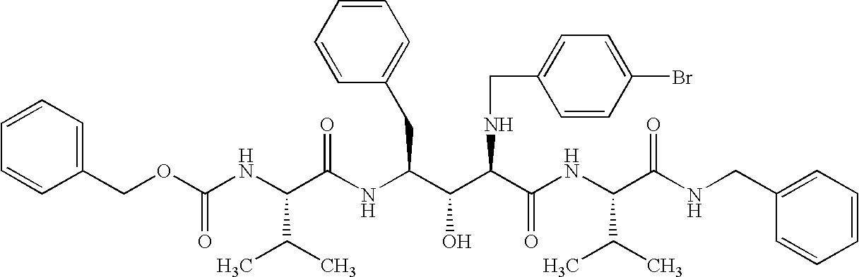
C1(COC(NC(C(NC(C(C(C(NC(C(NCC2=CC=CC=C2)=O)C(C)C)=O)NCC2=CC=C(Br)C=C2)O)CC2=CC=CC=C2)=O)C(C)C)=O)=CC=CC=C1
